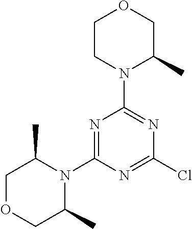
C1CN(C2=NC(Cl)=NC(N3C(C)COCC3C)=N2)C(C)CO1
